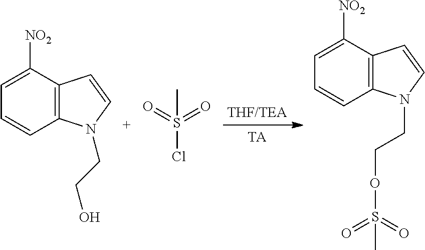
[TA].C1=C([NO2])C2=C(C=C1)N(CCO)C=C2.S(Cl)(=O)(=O)C.C1=C([NO2])C2=C(C=C1)N(CCOS(=O)(=O)C)C=C2
